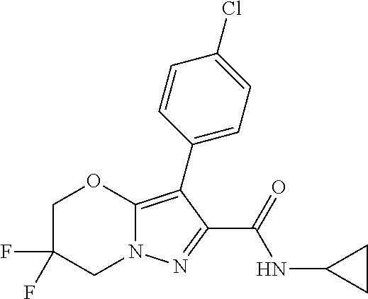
C1C(F)(F)CN2C(=C(C3=CC=C(Cl)C=C3)C(C(=O)NC3CC3)=N2)O1
